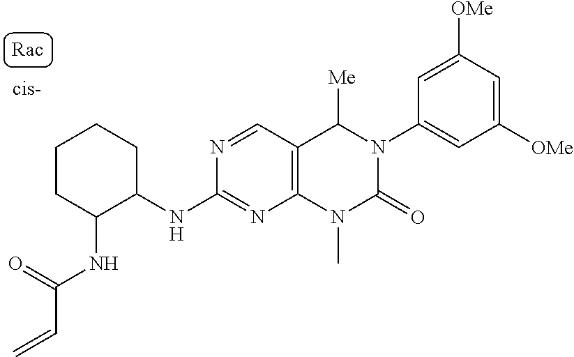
C1(NC2C(NC(=O)C=C)CCCC2)=NC2=C(C=N1)C([Me])N(C1=CC([OMe])=CC([OMe])=C1)C(=O)N2C
